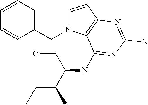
C1=CC2=C(N1CC1=CC=CC=C1)C(NC(C(C)CC)CO)=NC(N)=N2
